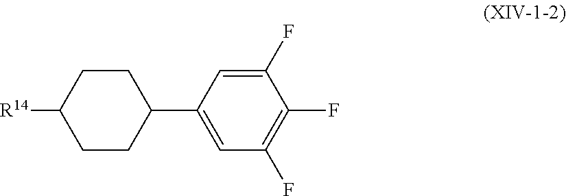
C1(F)=CC(C2CCC([R14])CC2)=CC(F)=C1F
